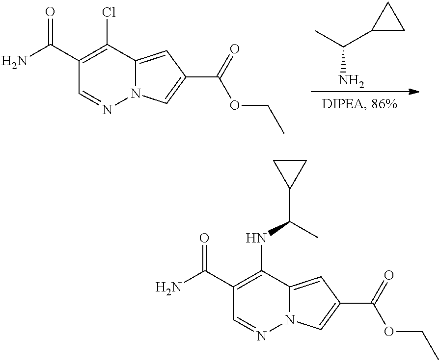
CC(C1CC1)N.C1(Cl)=C(C(N)=O)C=NN2C1=CC(C(=O)OCC)=C2.C1(NC(C2CC2)C)=C(C(N)=O)C=NN2C1=CC(C(=O)OCC)=C2
